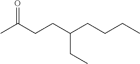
CC(CCC(CCCC)CC)=O
